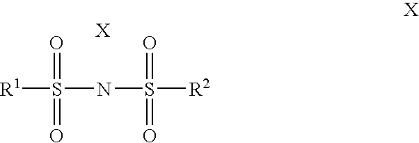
[R1]S(NS([R2])(=O)=O)(=O)=O
